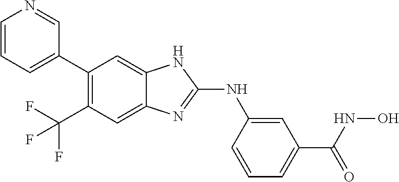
C1=CC=C(C2=C(C(F)(F)F)C=C3C(=C2)NC(NC2=CC(C(NO)=O)=CC=C2)=N3)C=N1
